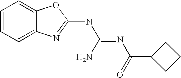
C1=CC=C2C(=C1)OC(NC(=NC(=O)C1CCC1)N)=N2
